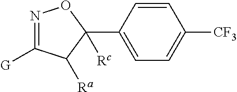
N1=C([G])C([Ra])C([Rc])(C2=CC=C([CF3])C=C2)O1
